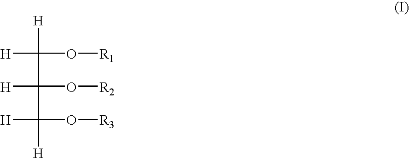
[H]C(O[R1])([H])C([H])(O[R2])C([H])([H])O[R3]
